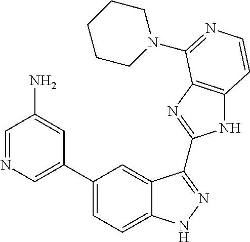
C1(C2=CN=CC(N)=C2)=CC=C2C(=C1)C(C1=NC3=C(N1)C=CN=C3N1CCCCC1)=NN2
